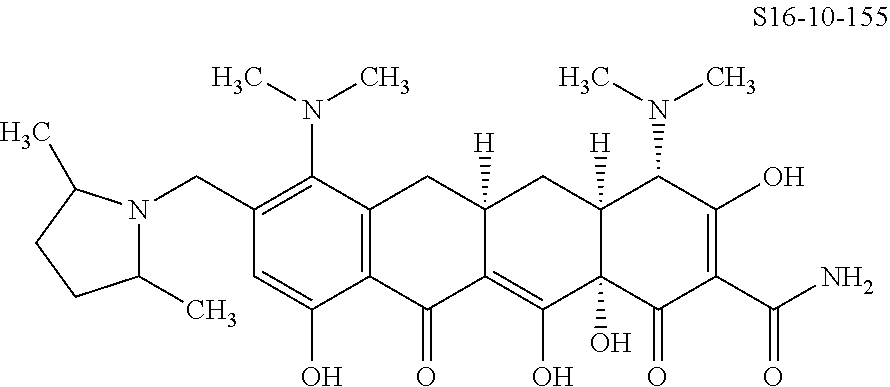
C1(CN2C(C)CCC2C)=C(N(C)C)C2=C(C(O)=C1)C(=O)C1=C(O)C3(O)C([H])(CC1([H])C2)C(N(C)C)C(O)=C(C(N)=O)C3=O
